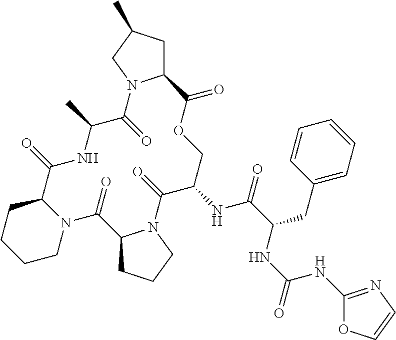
N12C(CCCC1)C(=O)NC(C)C(=O)N1C(CC(C)C1)C(=O)OCC(NC(C(NC(NC1=NC=CO1)=O)CC1=CC=CC=C1)=O)C(=O)N1C(C2=O)CCC1
